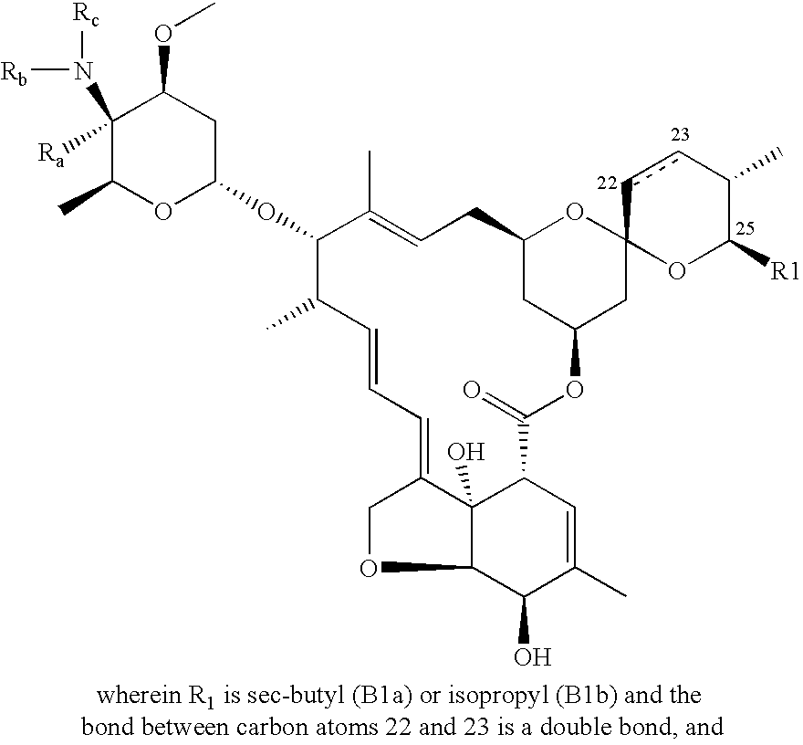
C1([Ra])(N([Rb])[Rc])C(C)OC(OC2C(C)C=CC=C3C4(O)C(OC3)C(O)C(C)=CC4C(=O)OC3CC4(OC(CC=C2C)C3)ccC(C)C([R1])O4)CC1OC
